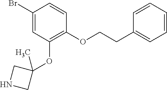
C(OC1=C(OC2(C)CNC2)C=C(Br)C=C1)CC1=CC=CC=C1
